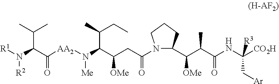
N1(C(CC(C(N([AA2]C(C(N([R1])[R2])C(C)C)=O)[Me])C(CC)C)[OMe])=O)C(C(C(C(NC([R3])(C[Ar])[CO2H])=O)C)[OMe])CCC1
